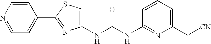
C1=CN=CC=C1C1=NC(NC(NC2=NC(C[CN])=CC=C2)=O)=CS1
